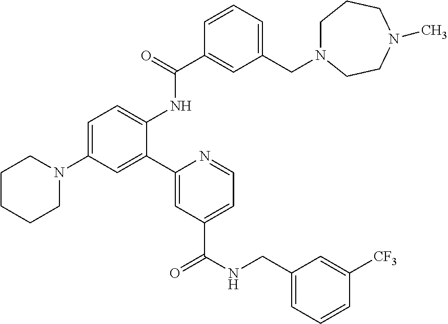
C1=C(N2CCCCC2)C=C(C2=CC(C(NCC3=CC=CC([CF3])=C3)=O)=CC=N2)C(NC(C2=CC(CN3CCCN(C)CC3)=CC=C2)=O)=C1
